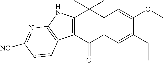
C12=C(C(=O)C3=C(C1(C)C)C=C(OC)C(CC)=C3)C1=C(N2)N=C([NC])C=C1
